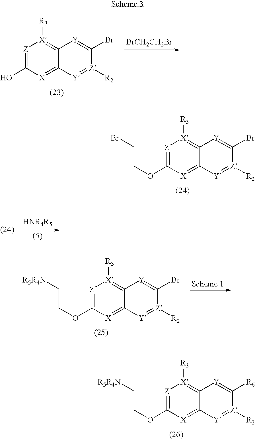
[Z]1=C(OCC[R5R4N])[X]=C2C(=[X]1[R3])[Y]=C([R6])[Z]([R2])=[Y]2.[Z]1=C(O)[X]=C2C(=[X]1[R3])[Y]=C(Br)[Z]([R2])=[Y]2.[BrCH2CH2Br].[Z]1=C(OCCBr)[X]=C2C(=[X]1[R3])[Y]=C(Br)[Z]([R2])=[Y]2.[HNR4R5].[Z]1=C(OCC[R5R4N])[X]=C2C(=[X]1[R3])[Y]=C(Br)[Z]([R2])=[Y]2
